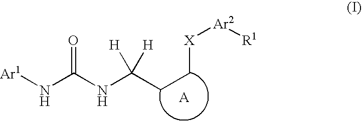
[Ar1]NC(NC(CC[X][Ar2][R1])([H])[H])=O.[A]
